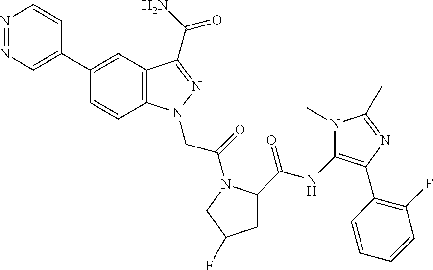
N1=NC=C(C2=CC3=C(C=C2)N(CC(=O)N2C(C(=O)NC4=C(C5=C(F)C=CC=C5)N=C(C)N4C)CC(F)C2)N=C3C(=O)N)C=C1
